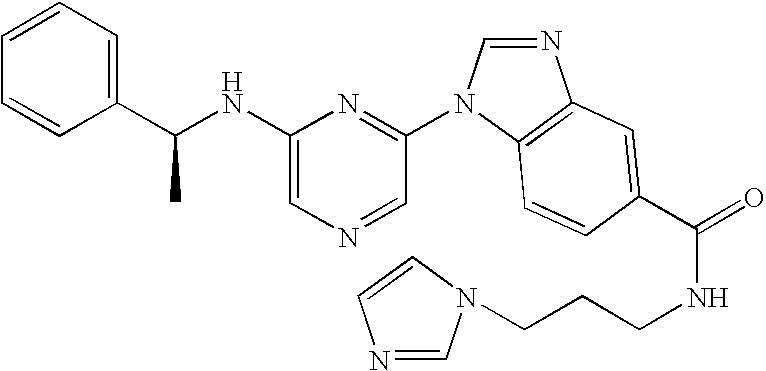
C1(NC(C2=CC=CC=C2)C)=CN=CC(N2C=NC3=C2C=CC(C(=O)NCCCN2C=CN=C2)=C3)=N1
